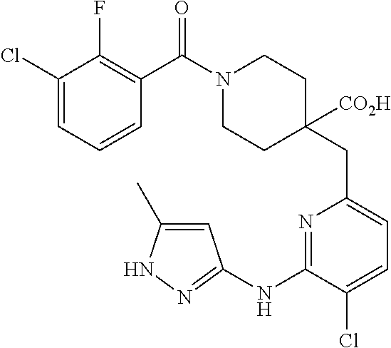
C1(Cl)=CC=CC(C(N2CCC(CC3=CC=C(Cl)C(NC4=NNC(C)=C4)=N3)([CO2H])CC2)=O)=C1F
